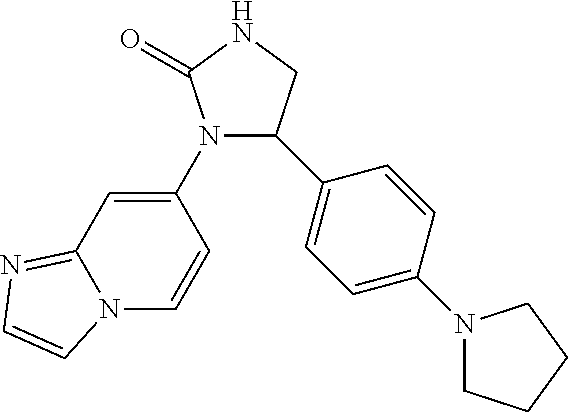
N12C=CC(N3C(=O)NCC3C3=CC=C(N4CCCC4)C=C3)=CC1=NC=C2
